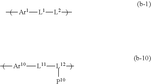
C[Ar1][L1][L2]C.C[Ar10][L11][L12](C)[P10]
